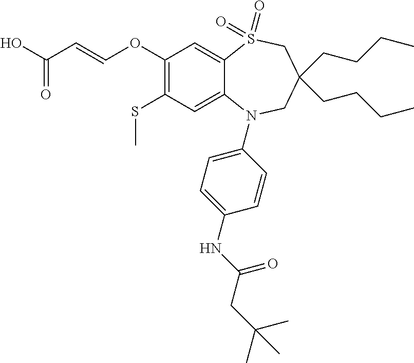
OC(C=COC1=C(SC)C=C2C(=C1)S(=O)(=O)CC(CCCC)(CCCC)CN2C1=CC=C(NC(=O)CC(C)(C)C)C=C1)=O
